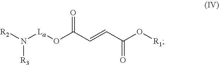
N([La]OC(C=CC(O[R1])=O)=O)([R2])[R3]
